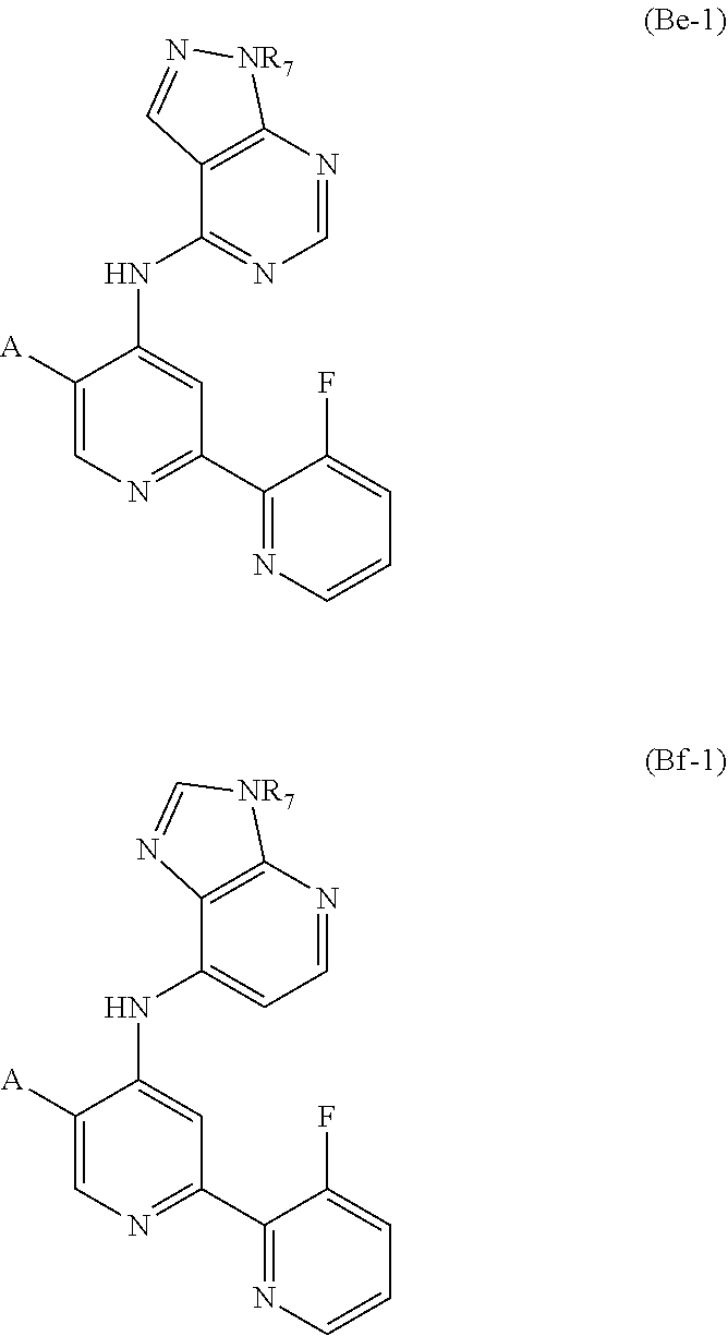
C1(C2=NC=C([A])C(NC3=NC=NC4=C3C=N[NR7]4)=C2)=NC=CC=C1F.C1(C2=NC=C([A])C(NC3=CC=NC4=C3N=C[NR7]4)=C2)=NC=CC=C1F
